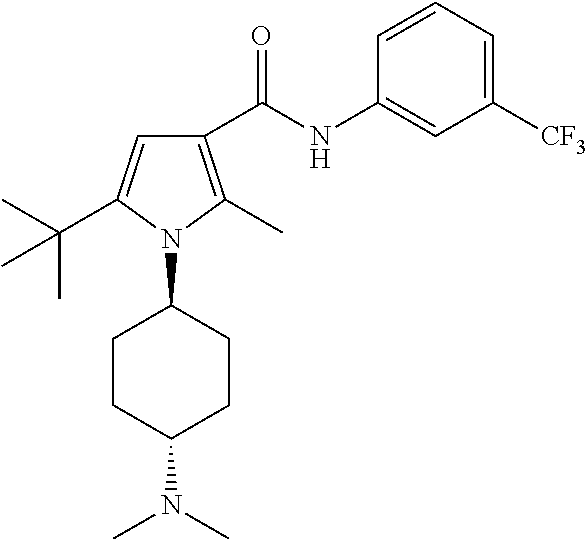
C1(NC(C2=C(C)N(C3CCC(N(C)C)CC3)C(C(C)(C)C)=C2)=O)=CC([CF3])=CC=C1
